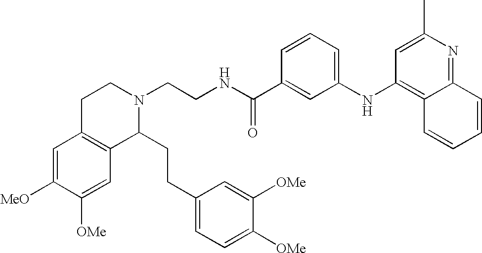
C1N(CCNC(C2=CC(NC3=C4C(=NC(C)=C3)C=CC=C4)=CC=C2)=O)C(CCC2=CC=C([OMe])C([OMe])=C2)C2=C(C1)C=C([OMe])C([OMe])=C2
